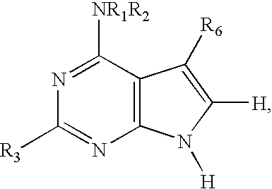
N1=C([NR1R2])C2=C(N=C1[R3])N([H])C([H])=C2[R6]
